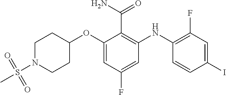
C1(OC2=CC(F)=CC(NC3=C(F)C=C(I)C=C3)=C2C(N)=O)CCN(S(C)(=O)=O)CC1
